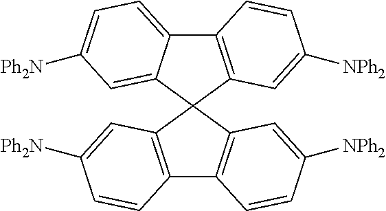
C12=C(C=C([Ph2N])C=C1)C1(C3=C2C=CC([NPh2])=C3)C2=C(C3=CC=C([Ph2N])C=C31)C=CC([NPh2])=C2
